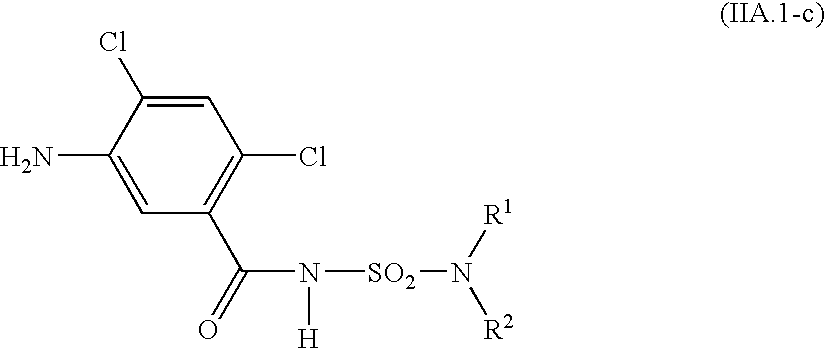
NC1=CC(C(=O)N([H])[SO2]N([R1])[R2])=C(Cl)C=C1Cl
